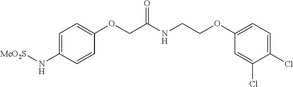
C1=C(N[MeO2S])C=CC(OCC(NCCOC2=CC=C(Cl)C(Cl)=C2)=O)=C1
